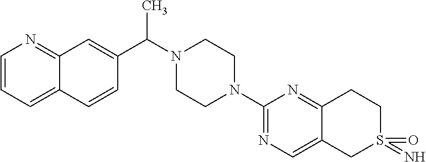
C12=NC=CC=C1C=CC(C(N1CCN(C3=NC=C4C(=N3)CCS(=N)(=O)C4)CC1)C)=C2
